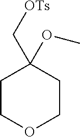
C1COCCC1(OC)C[OTs]
